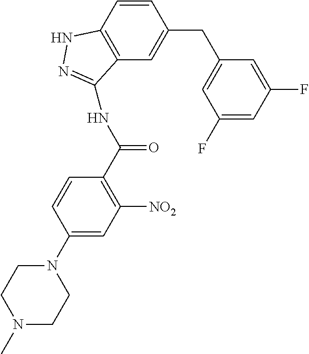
C1=CC(CC2=CC(F)=CC(F)=C2)=CC2=C1NN=C2NC(C1=C([NO2])C=C(N2CCN(C)CC2)C=C1)=O
